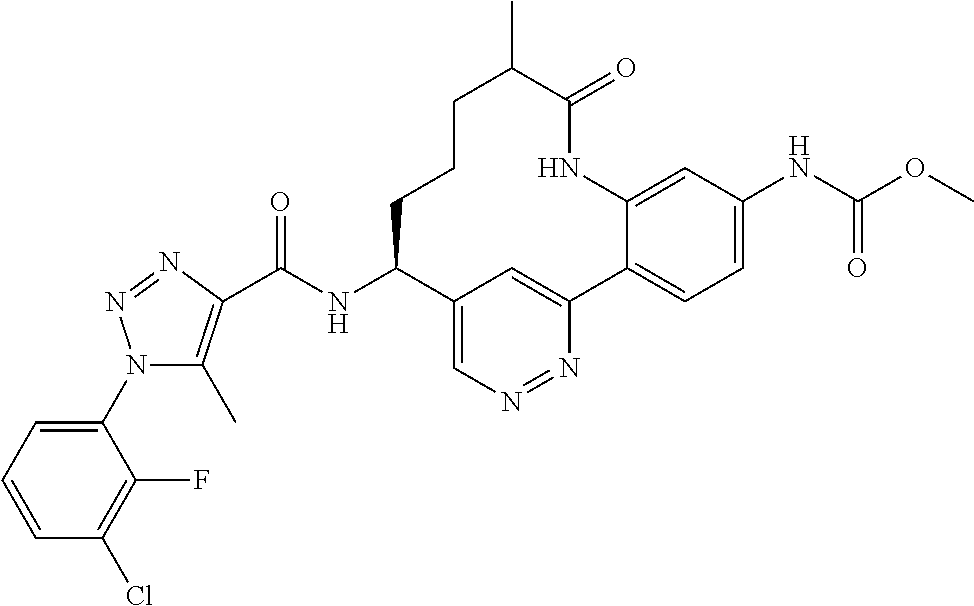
C(NC1CCCC(C)C(=O)NC2=CC(NC(OC)=O)=CC=C2C2=CC1=CN=N2)(=O)C1=C(C)N(C2=CC=CC(Cl)=C2F)N=N1
